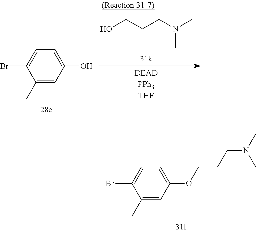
C1(C)=CC(O)=CC=C1Br.OCCCN(C)C.C1(C)=CC(OCCCN(C)C)=CC=C1Br
